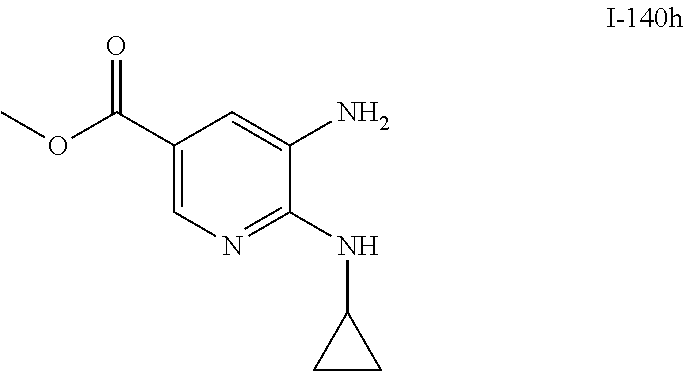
O(C)C(C1=CN=C(NC2CC2)C(N)=C1)=O
